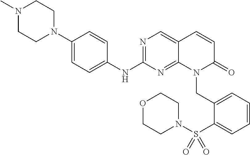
N1(C)CCN(C2=CC=C(NC3=NC=C4C(=N3)N(CC3=CC=CC=C3S(N3CCOCC3)(=O)=O)C(=O)C=C4)C=C2)CC1
